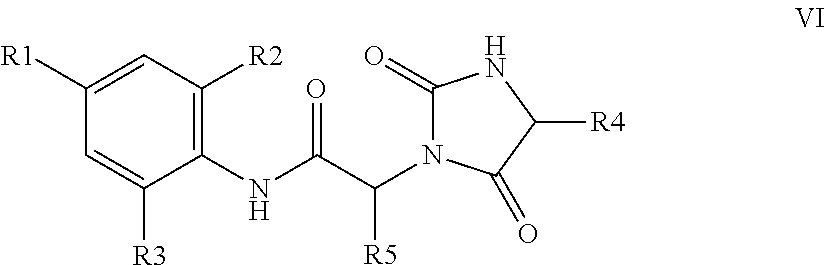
C1(NC(C(N2C(=O)NC([R4])C2=O)[R5])=O)=C([R2])C=C([R1])C=C1[R3]
